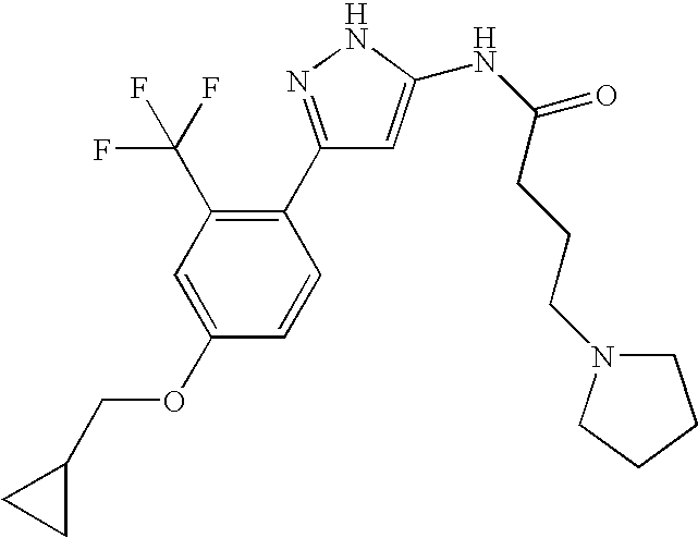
C1=C(NC(CCCN2CCCC2)=O)NN=C1C1=C(C(F)(F)F)C=C(OCC2CC2)C=C1
